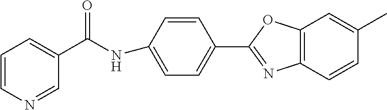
C1=CN=CC(C(NC2=CC=C(C3=NC4=C(O3)C=C(C)C=C4)C=C2)=O)=C1
